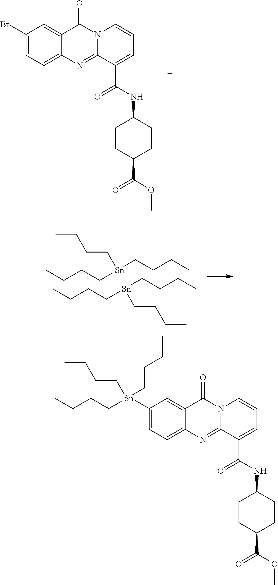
BrC1=CC=C2C(=C1)C(=O)N1C(=N2)C(C(NC2CCC(C(OC)=O)CC2)=O)=CC=C1.CCCC[Sn](CCCC)CCCC.CCCC[Sn](CCCC)CCCC.[Sn](C1=CC=C2C(=C1)C(=O)N1C(=N2)C(C(NC2CCC(C(OC)=O)CC2)=O)=CC=C1)(CCCC)(CCCC)CCCC
